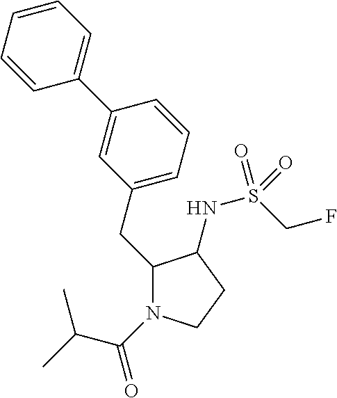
C(C1N(C(C(C)C)=O)CCC1NS(CF)(=O)=O)C1=CC=CC(C2=CC=CC=C2)=C1
